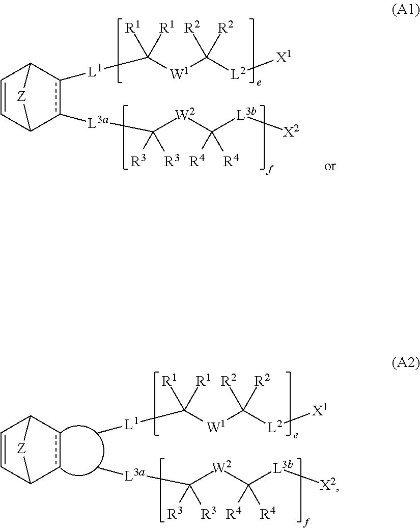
C1=CC2[Z]C1c([L1]C([W1]C([L2][X1])([R2])[R2])([R1])[R1])c2[L3a]C([W2]C([L3b][X2])([R4])[R4])([R3])[R3].C1=CC2ccC1[Z]2.C[L3a]C([W2]C([L3b][X2])([R4])[R4])([R3])[R3].C[L1]C([W1]C([L2][X1])([R2])[R2])([R1])[R1]
